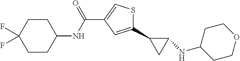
C1(C2CC2NC2CCOCC2)=CC(C(=O)NC2CCC(F)(F)CC2)=CS1
